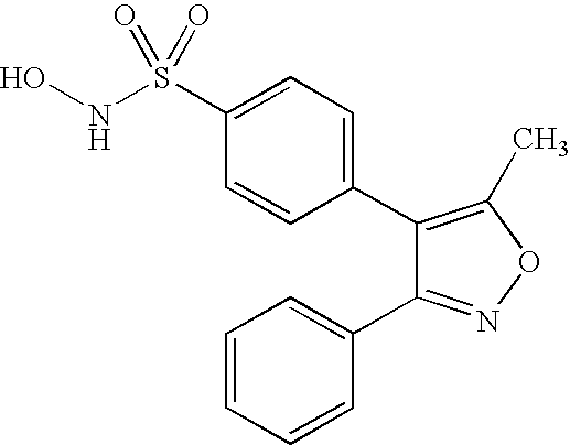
C1(C2=CC=C(S(NO)(=O)=O)C=C2)=C(C)ON=C1C1=CC=CC=C1
